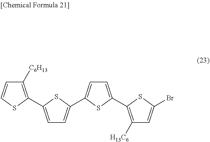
C1([C6H13])=C(C2=CC=C(C3=CC=C(C4=C([H13C6])C=C(Br)S4)S3)S2)SC=C1
